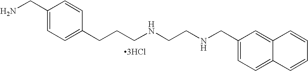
C1(CN)=CC=C(CCCNCCNCC2=CC=C3C(=C2)C=CC=C3)C=C1.[3HCl]
